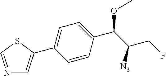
C1=C(C2=CN=CS2)C=CC(C(C([N3])CF)OC)=C1
